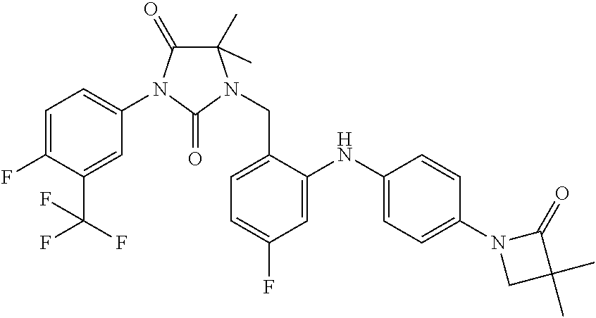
C1=C(F)C(C(F)(F)F)=CC(N2C(=O)C(C)(C)N(CC3=CC=C(F)C=C3NC3=CC=C(N4CC(C)(C)C4=O)C=C3)C2=O)=C1
